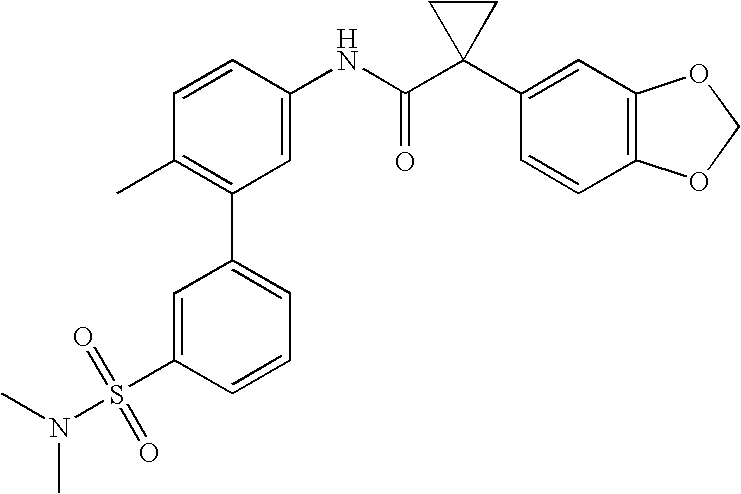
C1=CC(NC(C2(C3=CC4=C(C=C3)OCO4)CC2)=O)=CC(C2=CC=CC(S(=O)(=O)N(C)C)=C2)=C1C
